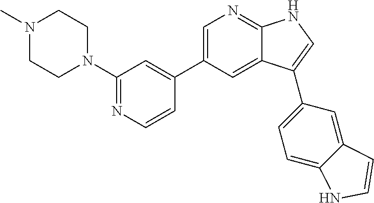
C1(C2=CC(N3CCN(C)CC3)=NC=C2)=CN=C2C(=C1)C(C1=CC=C3C(=C1)C=CN3)=CN2
